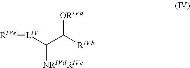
[RIVe][LIV]C(C([RIVb])[ORIVa])[NRIVdRIVc]
